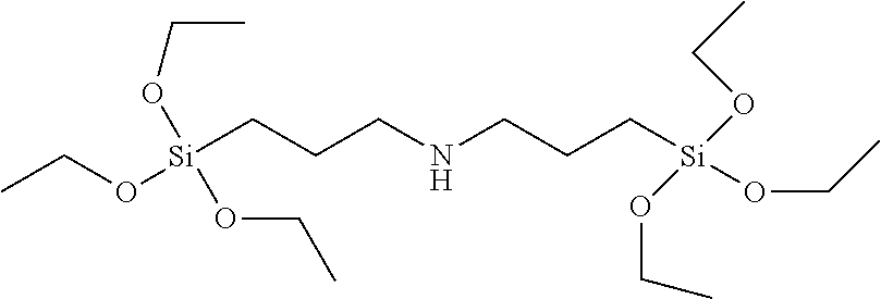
C(O[Si](CCCNCCC[Si](OCC)(OCC)OCC)(OCC)OCC)C
